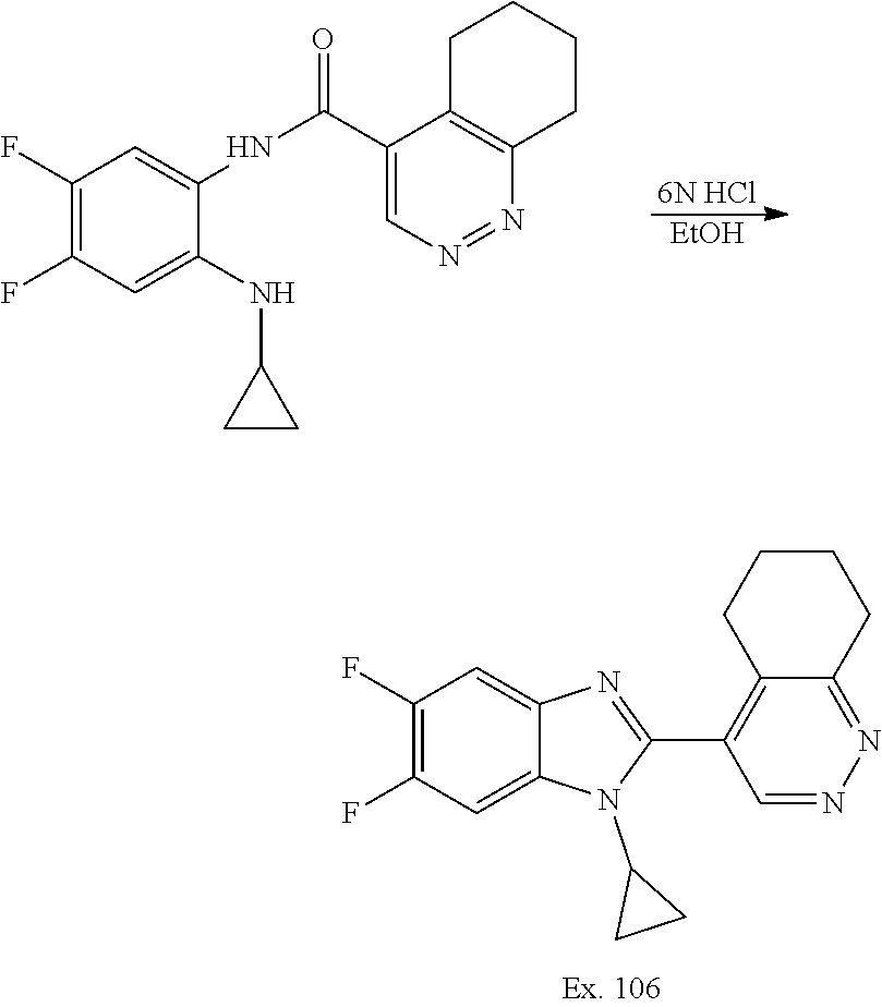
[6N HCl].[EtOH].C1(F)=C(F)C=C(NC2CC2)C(NC(C2=CN=NC3=C2CCCC3)=O)=C1.C1(F)=C(F)C=C2C(=C1)N=C(C1=C3C(=NN=C1)CCCC3)N2C1CC1
